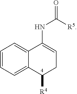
C12=CC=CC=C1C([R4])CC=C2NC(=O)[R5]
